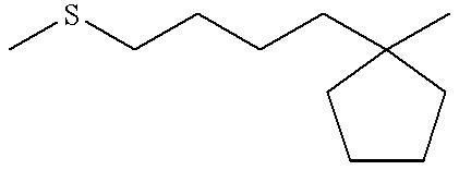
C1CCC(CCCCSC)(C)C1
